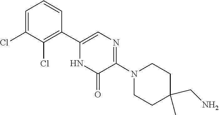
C1C(C)(CN)CCN(C2=NC=C(C3=C(Cl)C(Cl)=CC=C3)NC2=O)C1
